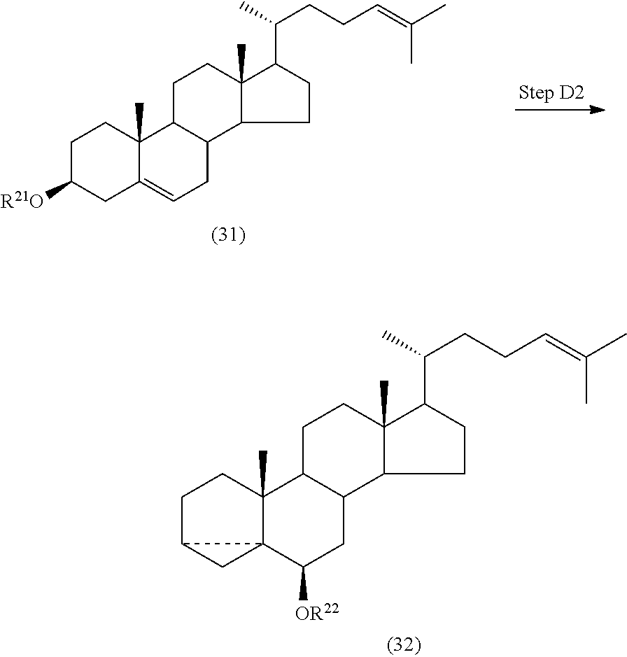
C1C2CC23C(C)(C1)C1C(CC3[OR22])C2C(C)(CC1)C(C(CCC=C(C)C)C)CC2.C1C([R21O])CC2=CCC3C(C2(C)C1)CCC1(C)C3CCC1C(CCC=C(C)C)C
